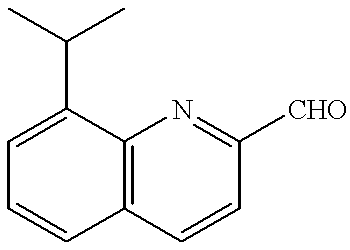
C12=C(C=CC([CHO])=N1)C=CC=C2C(C)C
